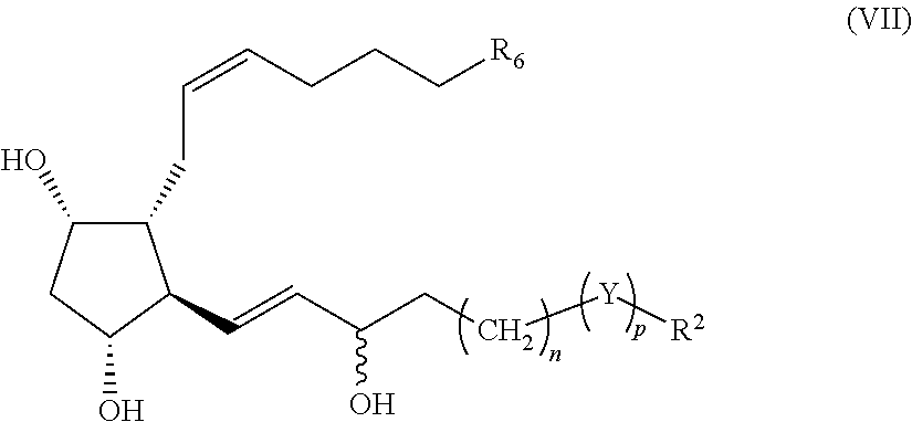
C1(CC=CCCC[R6])C(O)CC(O)C1C=CC(CC[Y][R2])O
